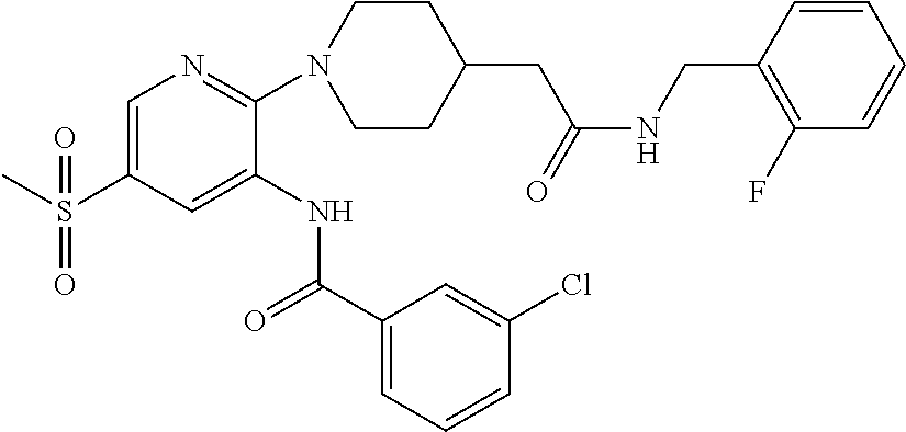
C1=C(S(C)(=O)=O)C=C(NC(C2=CC=CC(Cl)=C2)=O)C(N2CCC(CC(=O)NCC3=C(F)C=CC=C3)CC2)=N1
